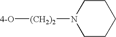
C1CN([(CH2)2][4-O])CCC1
